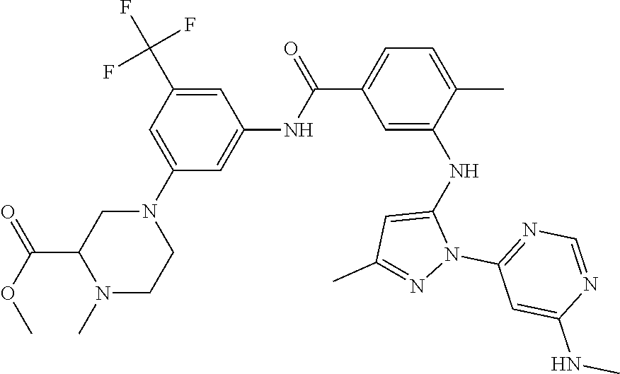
C1=C(N2CC(C(=O)OC)N(C)CC2)C=C(NC(C2=CC=C(C)C(NC3=CC(C)=NN3C3=NC=NC(NC)=C3)=C2)=O)C=C1C(F)(F)F
